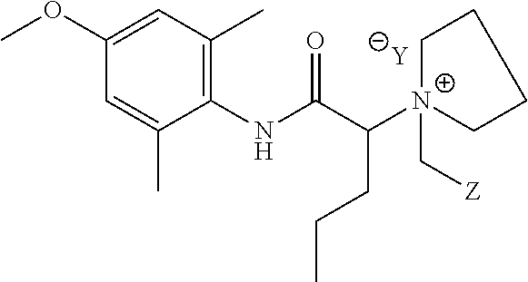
[Y].C1=C(C)C(NC(C([N+]2(C[Z])CCCC2)CCC)=O)=C(C)C=C1OC
